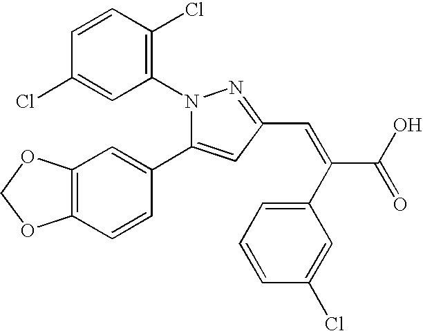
N1(C2=C(Cl)C=CC(Cl)=C2)C(C2=CC3=C(C=C2)OCO3)=CC(C=C(C(=O)O)C2=CC=CC(Cl)=C2)=N1
